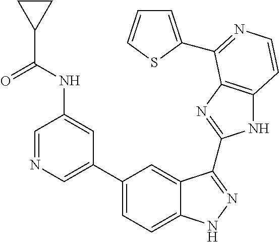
C1(C2=CN=CC(NC(C3CC3)=O)=C2)=CC=C2C(=C1)C(C1=NC3=C(N1)C=CN=C3C1=CC=CS1)=NN2
